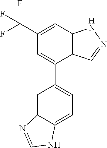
C12=C(C=C(C(F)(F)F)C=C1C1=CC=C3C(=C1)N=CN3)NN=C2
